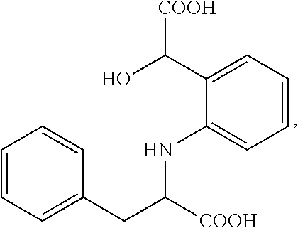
C1=CC=C(CC([COOH])NC2=CC=CC=C2C(O)[COOH])C=C1
